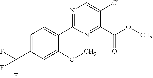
N1=C(C2=CC=C(C(F)(F)F)C=C2OC)N=C(C(=O)OC)C(Cl)=C1
